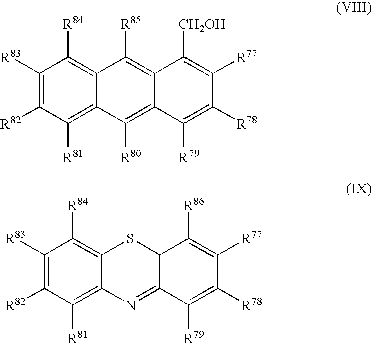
C1([R83])=C([R82])C([R81])=C2C(=C1[R84])C([R85])=C1C(=C2[R80])C([R79])=C([R78])C([R77])=C1[CH2OH].C1([R83])=C([R82])C([R81])=C2C(=C1[R84])SC1C(=N2)C([R79])=C([R78])C([R77])=C1[R86]
